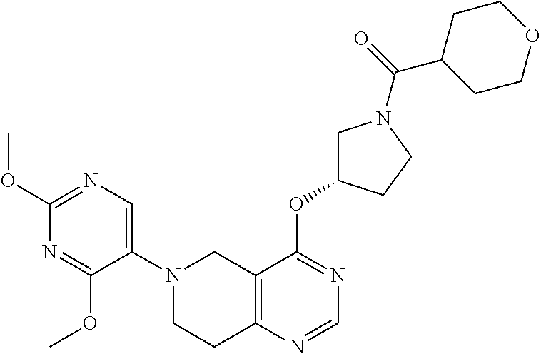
C1(N2CCC3=C(C2)C(OC2CN(C(C4CCOCC4)=O)CC2)=NC=N3)=CN=C(OC)N=C1OC
